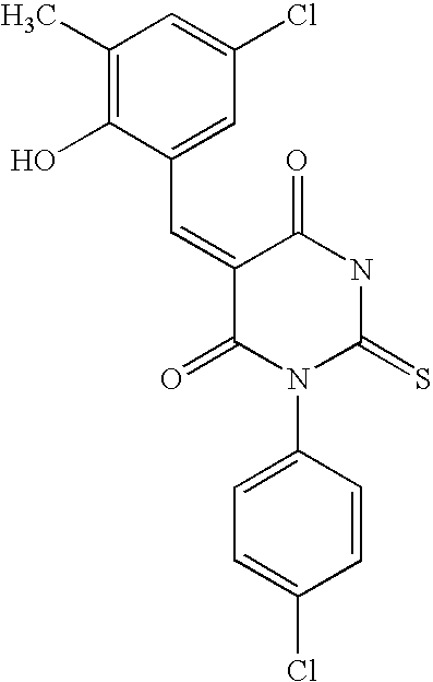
O=C1C(=CC2=CC(Cl)=CC(C)=C2O)C(=O)N(C2=CC=C(Cl)C=C2)C(=S)N1
